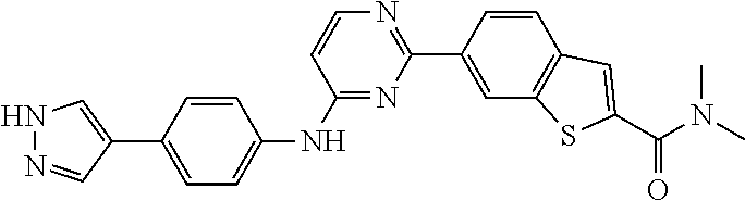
C1=C(C2=CNN=C2)C=CC(NC2=NC(C3=CC4=C(C=C3)C=C(C(N(C)C)=O)S4)=NC=C2)=C1
